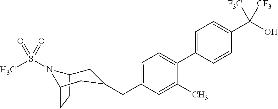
C1=C(C2=CC=C(CC3CC4CCC(N4S(C)(=O)=O)C3)C=C2C)C=CC(C(O)([F3C])[CF3])=C1
